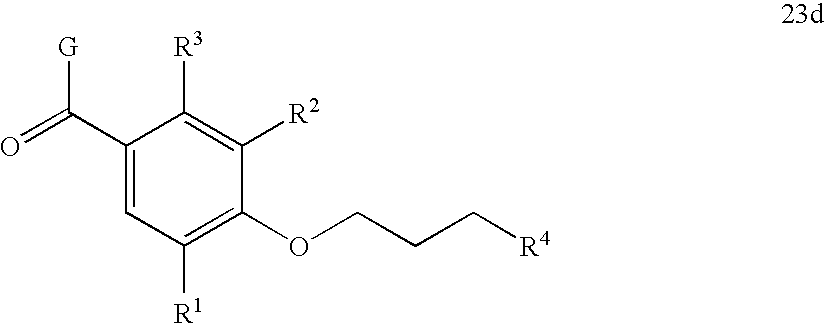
C1(C([G])=O)=CC([R1])=C(OCCC[R4])C([R2])=C1[R3]
